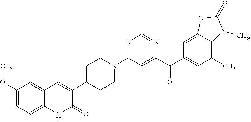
N1=C(N2CCC(C3=CC4=CC(OC)=CC=C4NC3=O)CC2)C=C(C(C2=CC(C)=C3C(=C2)OC(=O)N3C)=O)N=C1
